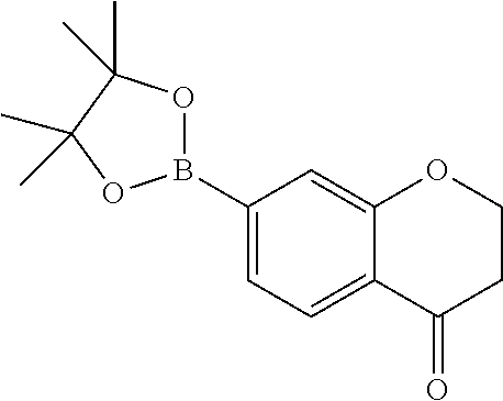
B1(C2=CC=C3C(=C2)OCCC3=O)OC(C)(C)C(C)(C)O1
